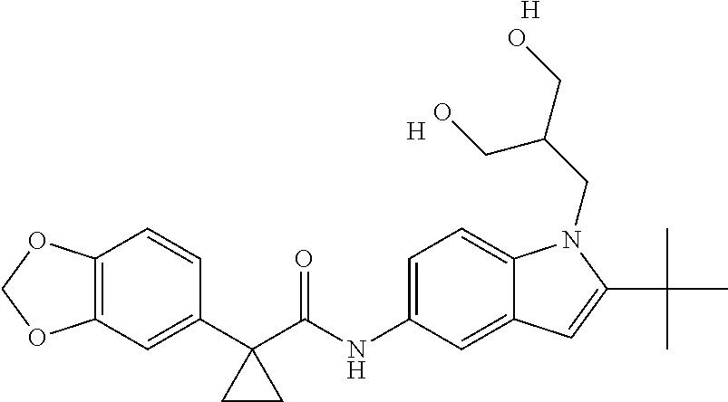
C1(C2(C(NC3=CC=C4C(=C3)C=C(C(C)(C)C)N4CC(CO)CO)=O)CC2)=CC2=C(C=C1)OCO2.[H].[H]
